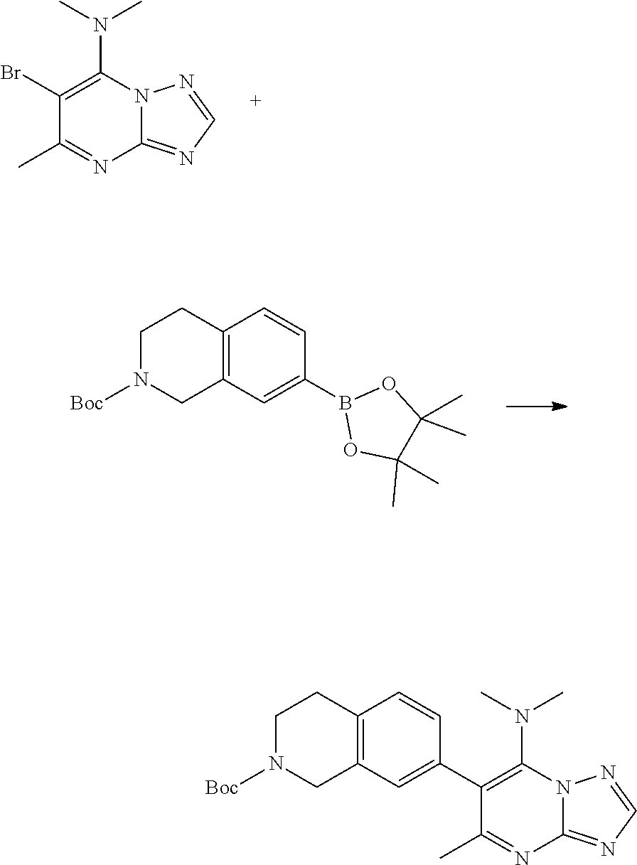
BrC1=C(N(C)C)N2C(=NC=N2)N=C1C.C12=C(C=C(B3OC(C)(C)C(C)(C)O3)C=C1)CN([Boc])CC2.C12=C(C=C(C3=C(N(C)C)N4C(=NC=N4)N=C3C)C=C1)CN([Boc])CC2
